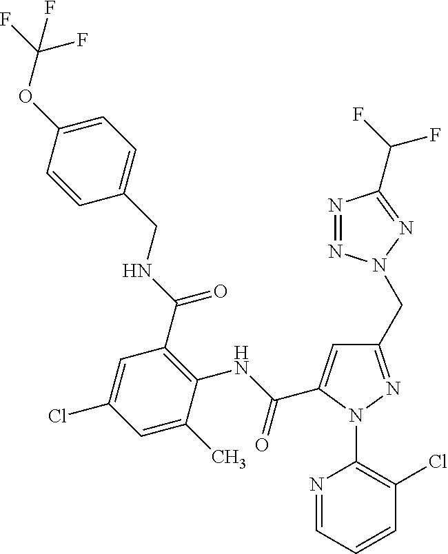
C1=CC(OC(F)(F)F)=CC=C1CNC(C1=C(NC(=O)C2=CC(CN3N=NC(C(F)F)=N3)=NN2C2=C(Cl)C=CC=N2)C(C)=CC(Cl)=C1)=O
